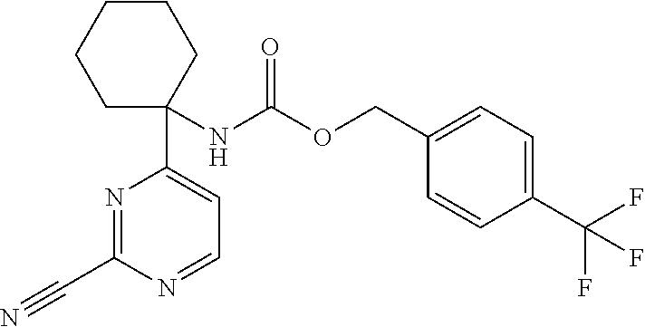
N(C(OCC1=CC=C(C(F)(F)F)C=C1)=O)C1(C2=CC=NC(C#N)=N2)CCCCC1
